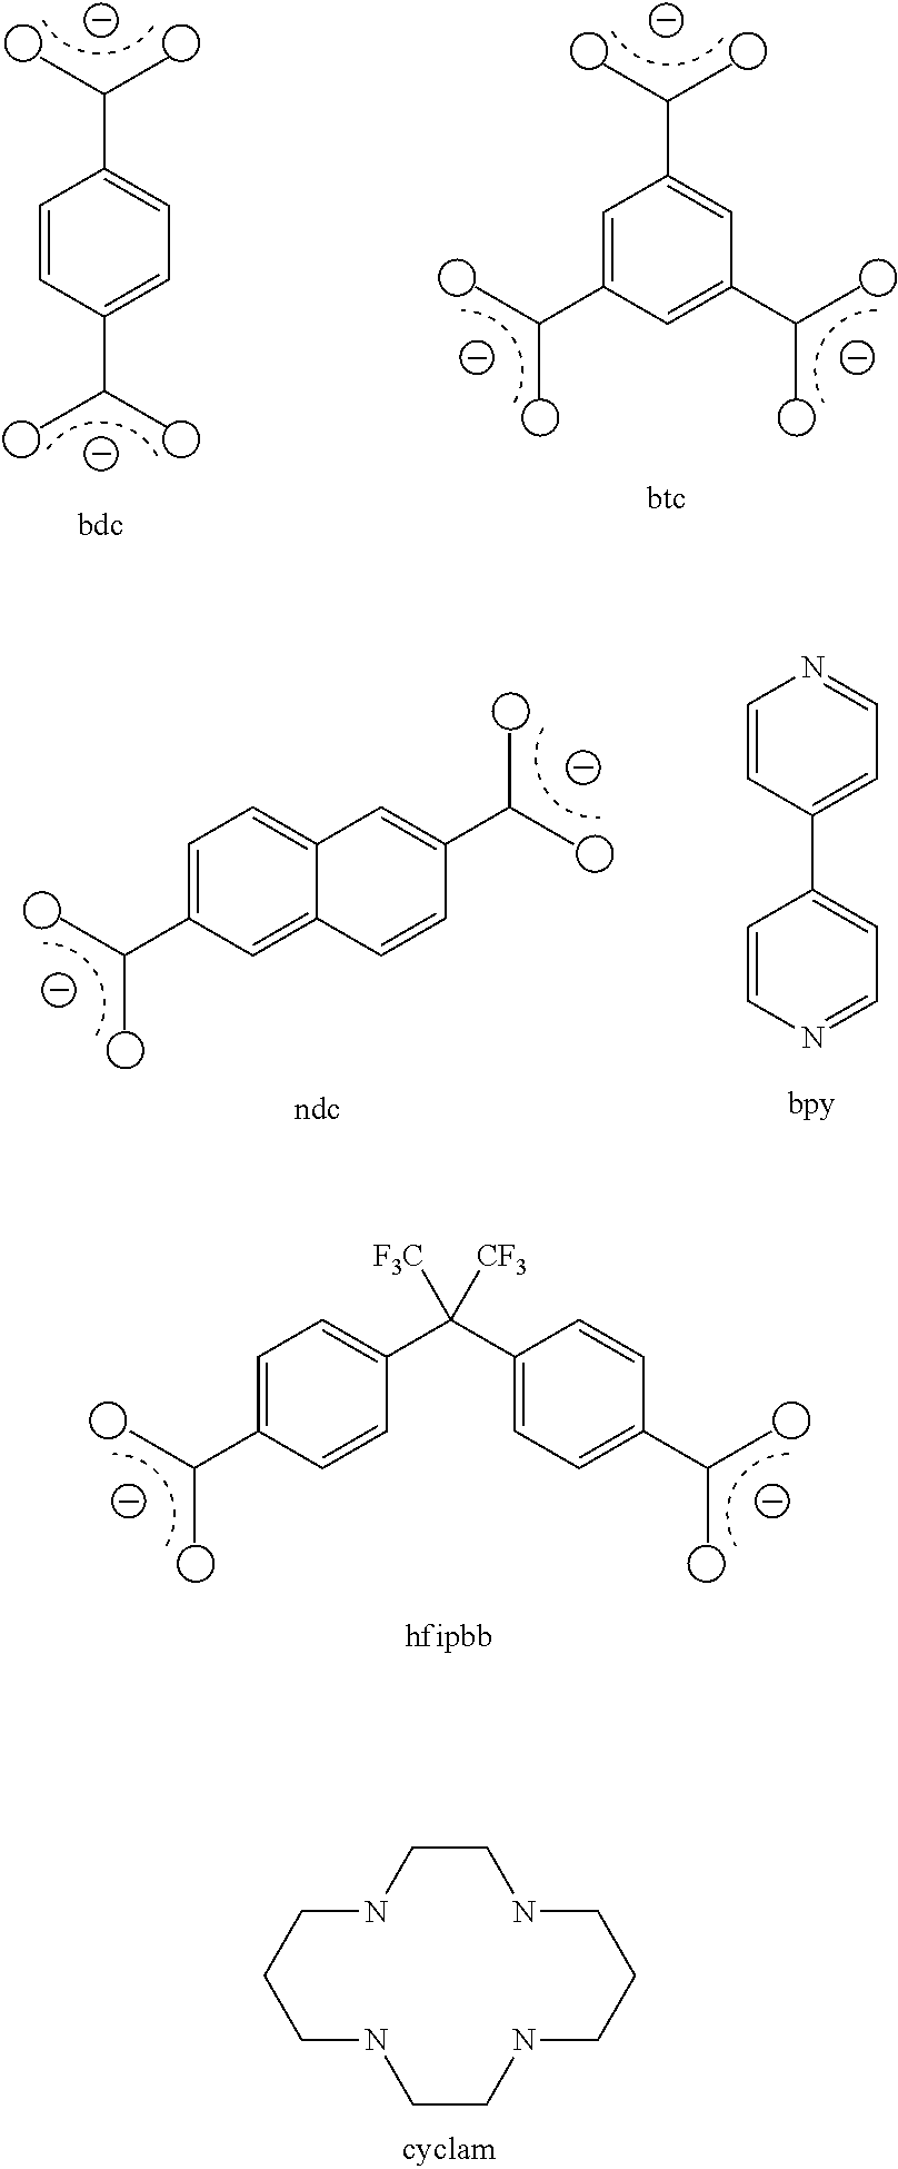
C1=C(C(C)C)C=C(C(C)C)C=C1C(C)C.C1=C(C(C)C)C=CC(C(C)C)=C1.C1=C(C(C)C)C=C2C(=C1)C=C(C(C)C)C=C2.C1=NC=CC(C2=CC=NC=C2)=C1.C1=C(C(C)C)C=CC(C(C2=CC=C(C(C)C)C=C2)([F3C])[CF3])=C1.N1CCCNCCNCCCNCC1
